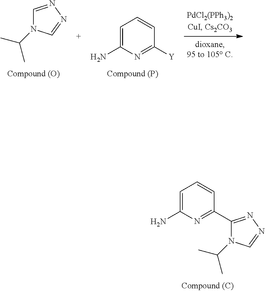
C1=NN=CN1C(C)C.C1=CC=C(N)N=C1[Y].C1=C(N)N=C(C2=NN=CN2C(C)C)C=C1
